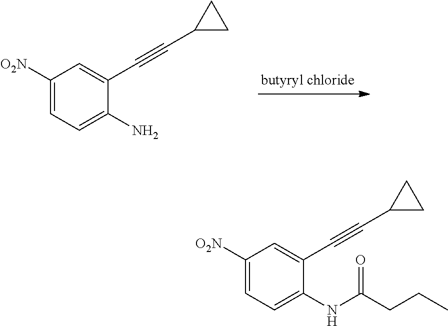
C1([O2N])=CC=C(N)C(C#CC2CC2)=C1.C1([O2N])=CC=C(NC(CCC)=O)C(C#CC2CC2)=C1
